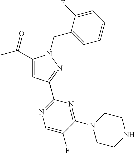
C1(C(C)=O)=CC(C2=NC=C(F)C(N3CCNCC3)=N2)=NN1CC1=CC=CC=C1F
